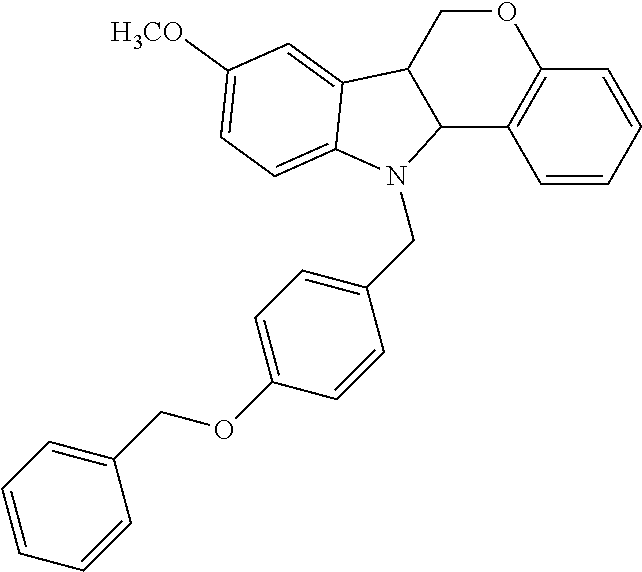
C12C3=C(OCC1C1=CC([H3CO])=CC=C1N2CC1=CC=C(OCC2=CC=CC=C2)C=C1)C=CC=C3
